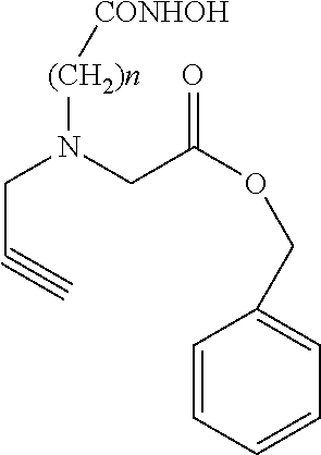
C(N(CC(OCC1=CC=CC=C1)=O)[(CH2)n][CONHOH])C#C
